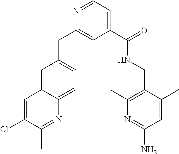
C1=C2C(=CC=C1CC1=CC(C(NCC3=C(C)N=C(N)C=C3C)=O)=CC=N1)N=C(C)C(Cl)=C2
